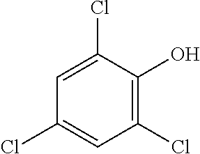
C1(Cl)=CC(Cl)=CC(Cl)=C1O
